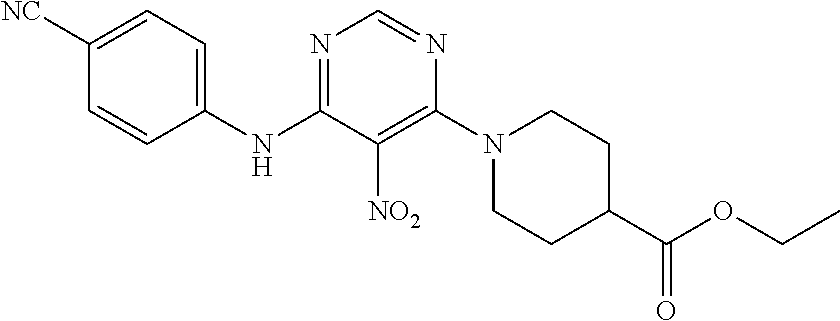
N1=C(NC2=CC=C([NC])C=C2)C([NO2])=C(N2CCC(C(OCC)=O)CC2)N=C1
